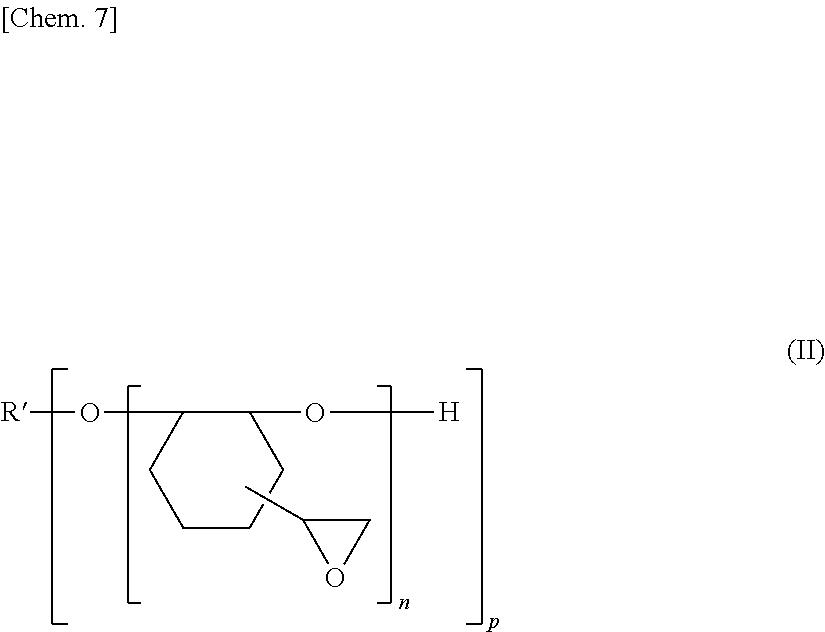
[R]OC1CCCCC1O[H].CC1OC1
